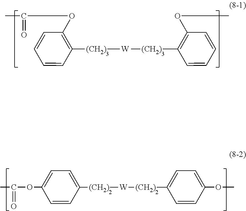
C1(OC(=O)C)=C([(CH2)][W][(CH2)]C2=C(OC)C=CC=C2)C=CC=C1.C1=C([(CH2)][W][(CH2)]C2=CC=C(OC)C=C2)C=CC(OC(=O)C)=C1
